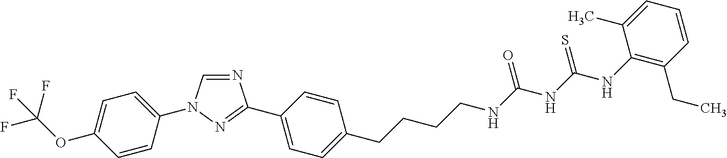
N1=CN(C2=CC=C(OC(F)(F)F)C=C2)N=C1C1=CC=C(CCCCNC(NC(NC2=C(CC)C=CC=C2C)=S)=O)C=C1
